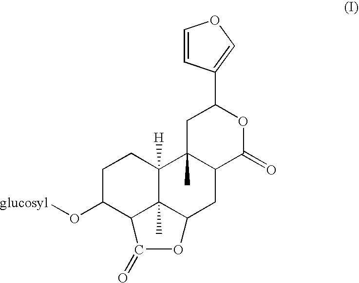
C1C(O[glucosyl])C2C3(C)C([H])(C1)C1(C)C(CC3OC2=O)C(=O)OC(C2=COC=C2)C1
